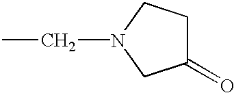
C1(=O)CCN(CC)C1
